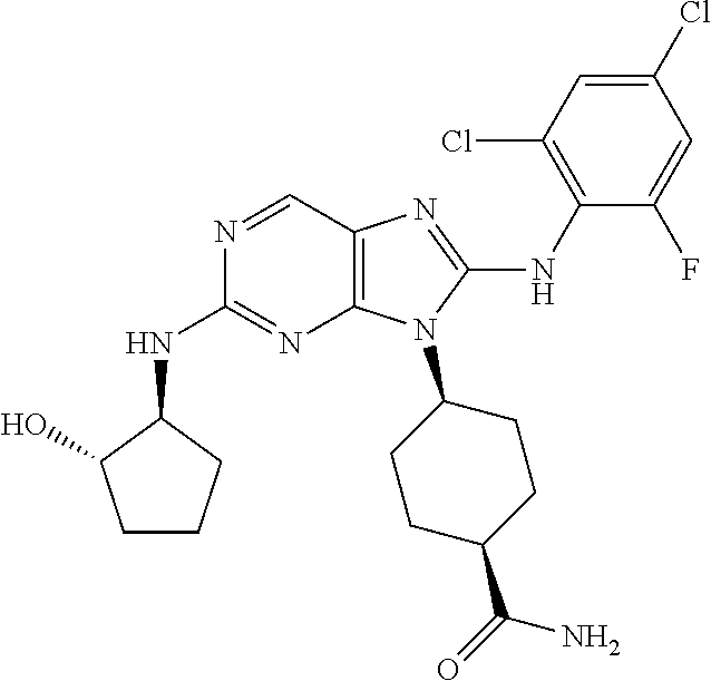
N1=CC2=C(N=C1NC1C(O)CCC1)N(C1CCC(C(=O)N)CC1)C(NC1=C(Cl)C=C(Cl)C=C1F)=N2
